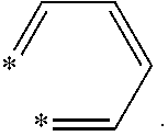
C(C=CC=*)=*
